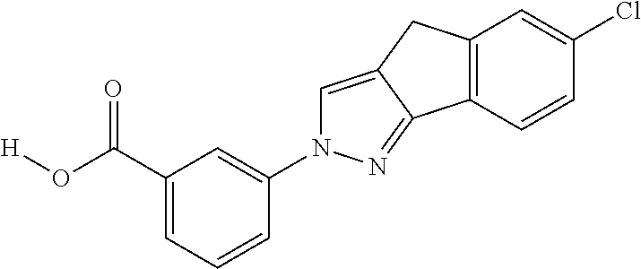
C1(C(O[H])=O)=CC=CC(N2C=C3C(=N2)C2=C(C3)C=C(Cl)C=C2)=C1
